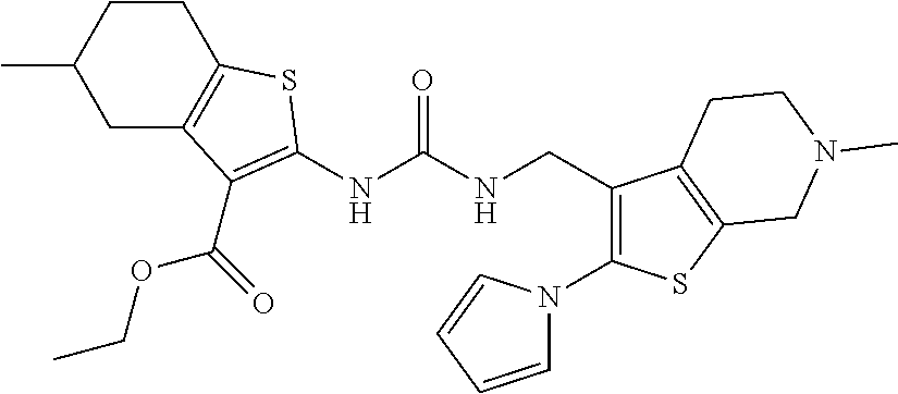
C1CC(C)CC2=C1SC(NC(NCC1=C(N3C=CC=C3)SC3=C1CCN(C)C3)=O)=C2C(OCC)=O
